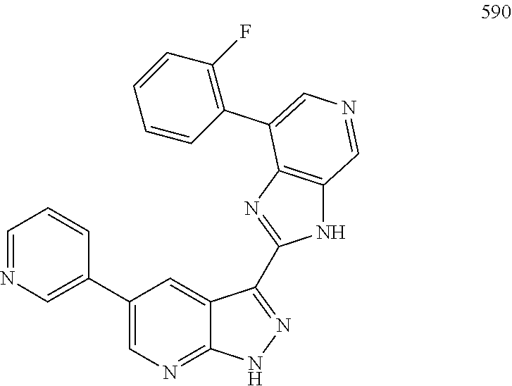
C1(C2=CN=CC=C2)=CN=C2C(=C1)C(C1=NC3=C(N1)C=NC=C3C1=C(F)C=CC=C1)=NN2
